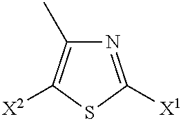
N1=C([X1])SC([X2])=C1C
